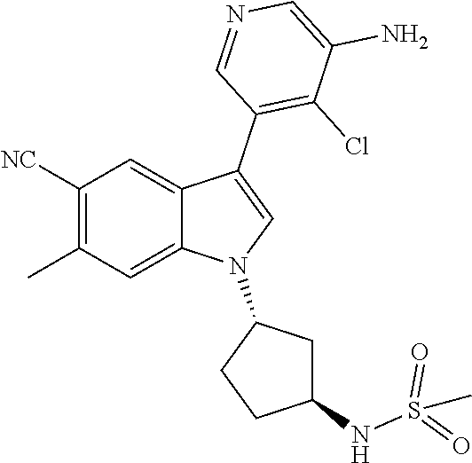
C1([NC])=C(C)C=C2C(=C1)C(C1=C(Cl)C(N)=CN=C1)=CN2C1CCC(NS(=O)(=O)C)C1
